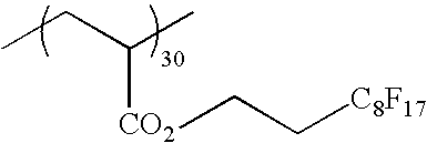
CCC(C)[CO2]CC[C8F17]
